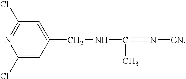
C1(Cl)=CC(CNC(=N[CN])C)=CC(Cl)=N1
